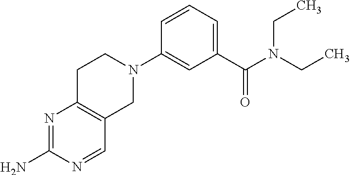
C1CN(C2=CC(C(N(CC)CC)=O)=CC=C2)CC2=C1N=C(N)N=C2
